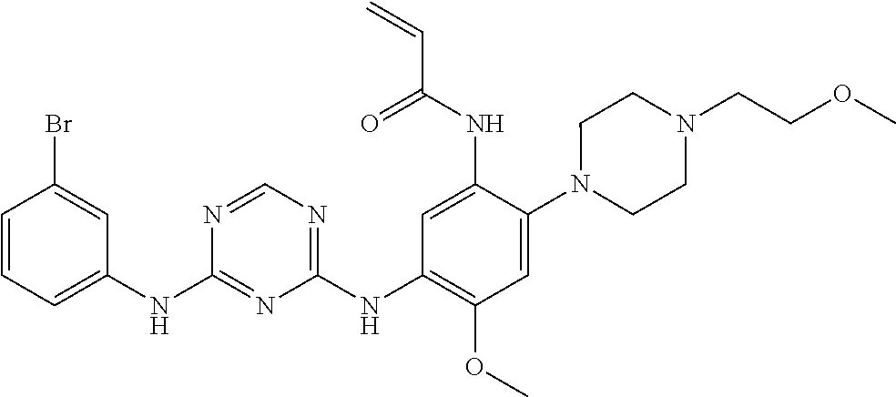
C1(NC2=CC=CC(Br)=C2)=NC(NC2=C(OC)C=C(N3CCN(CCOC)CC3)C(NC(C=C)=O)=C2)=NC=N1
